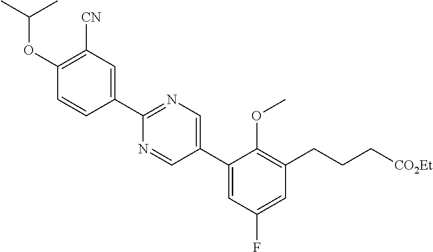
C1(C2=CN=C(C3=CC([CN])=C(OC(C)C)C=C3)N=C2)=CC(F)=CC(CCC[CO2Et])=C1OC
